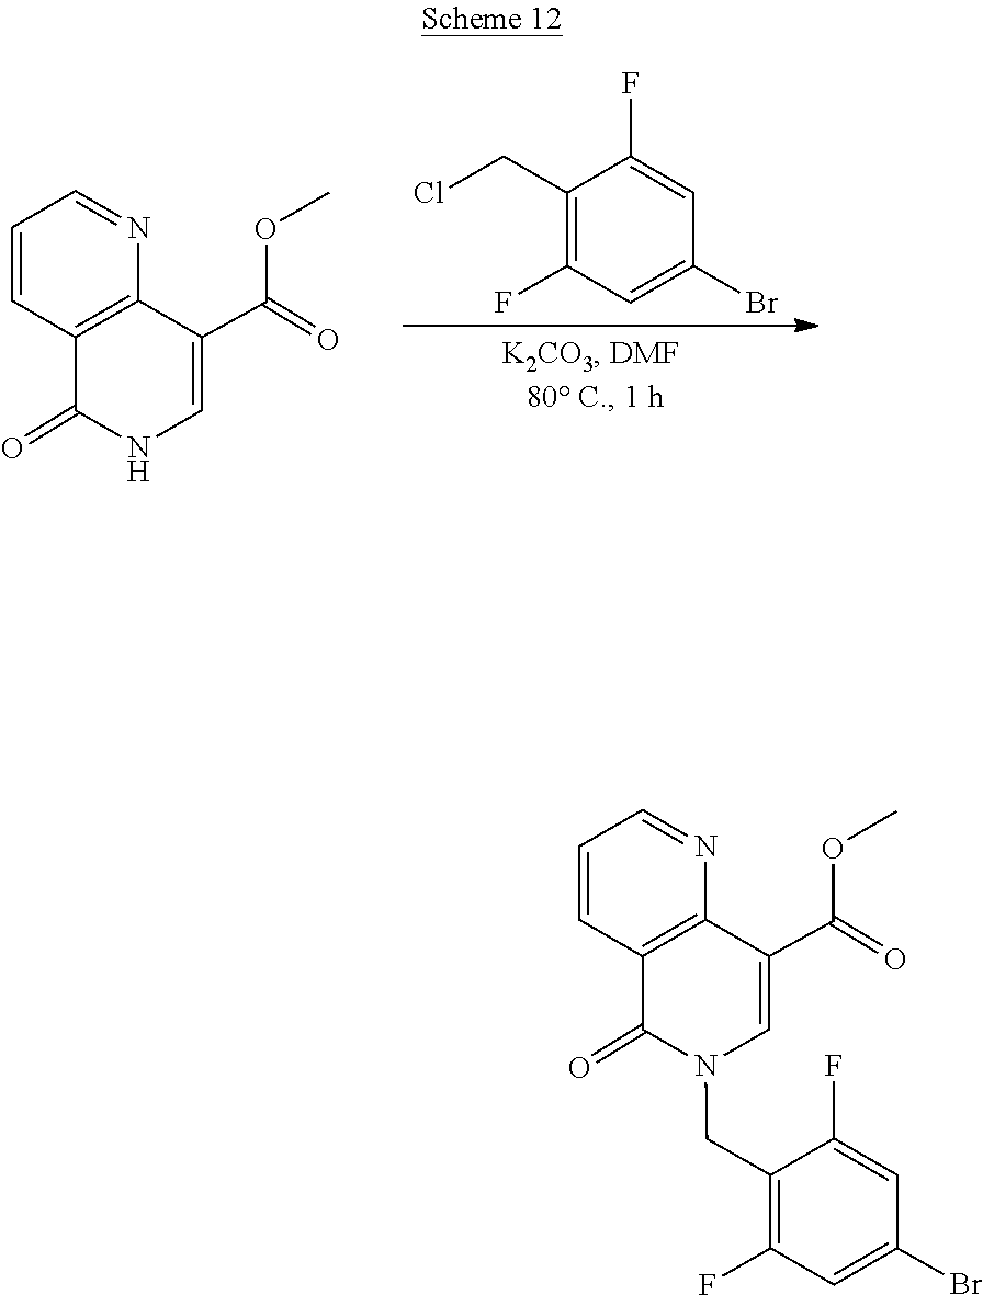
C1=C(Br)C=C(F)C(CN2C=C(C(=O)OC)C3=C(C=CC=N3)C2=O)=C1F.N1C=C(C(=O)OC)C2=C(C=CC=N2)C1=O.C1(CCl)=C(F)C=C(Br)C=C1F
